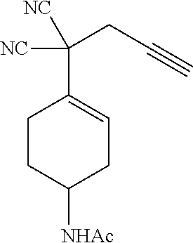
C1CC([NHAc])CC=C1C([NC])(CC#C)[NC]
